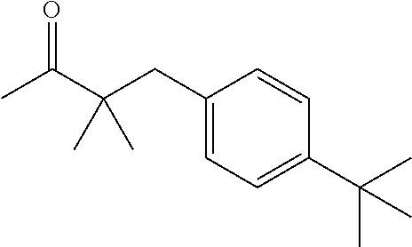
C1(CC(C(C)=O)(C)C)=CC=C(C(C)(C)C)C=C1
